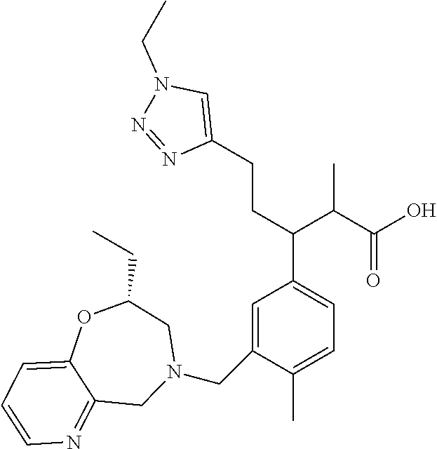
C1=C(CN2CC(CC)OC3=CC=CN=C3C2)C(C)=CC=C1C(C(C(O)=O)C)CCC1=CN(CC)N=N1
